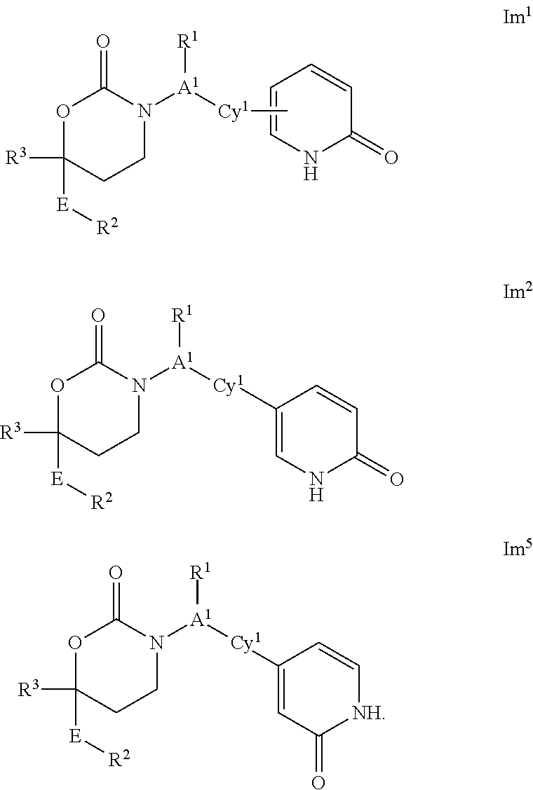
N1C(=O)C=CC=C1.C[Cy1][A1](N1C(=O)OC([R3])([E][R2])CC1)[R1].N1C(=O)C=CC([Cy1][A1](N2C(=O)OC([R3])([E][R2])CC2)[R1])=C1.[Cy1]([A1](N1C(=O)OC([R3])([E][R2])CC1)[R1])C1=CC(=O)[NH]C=C1
